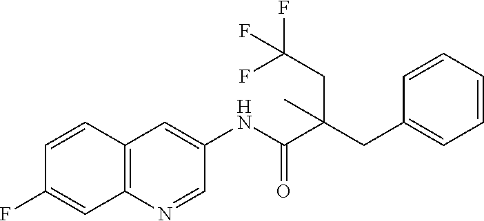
C12=C(C=CC(F)=C1)C=C(NC(=O)C(CC1=CC=CC=C1)(CC(F)(F)F)C)C=N2
